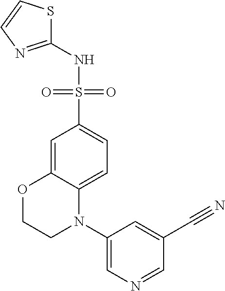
C1=C2C(=CC=C1S(NC1=NC=CS1)(=O)=O)N(C1=CN=CC(C#N)=C1)CCO2
